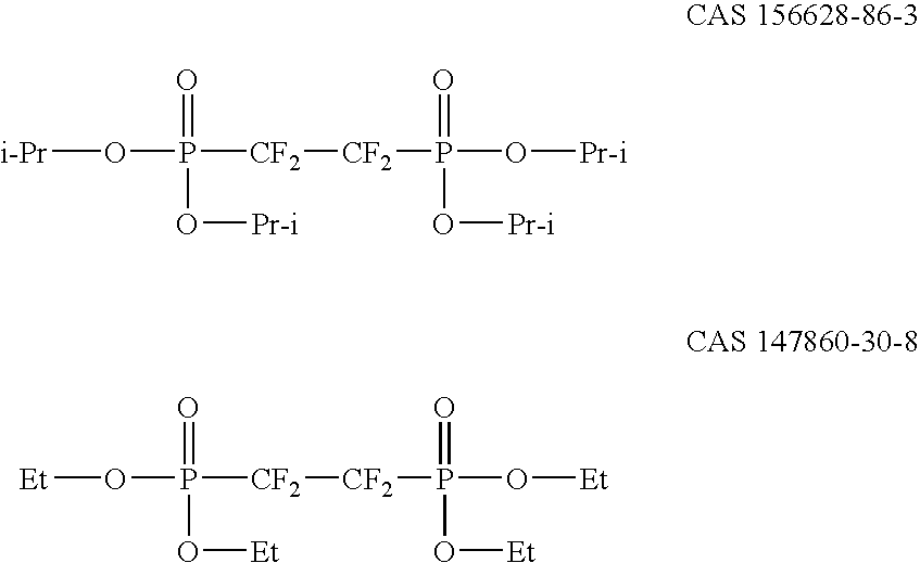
[i-Pr]OP([CF2][CF2]P(O[Pr-i])(=O)O[Pr-i])(=O)O[Pr-i].[Et]OP([CF2][CF2]P(O[Et])(=O)O[Et])(=O)O[Et]
